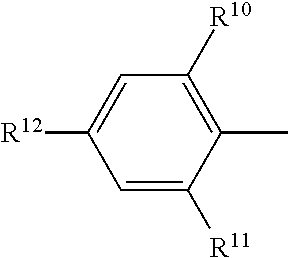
C1=C([R11])C(C)=C([R10])C=C1[R12]
